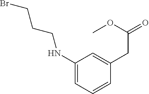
C1(NCCCBr)=CC=CC(CC(=O)OC)=C1
